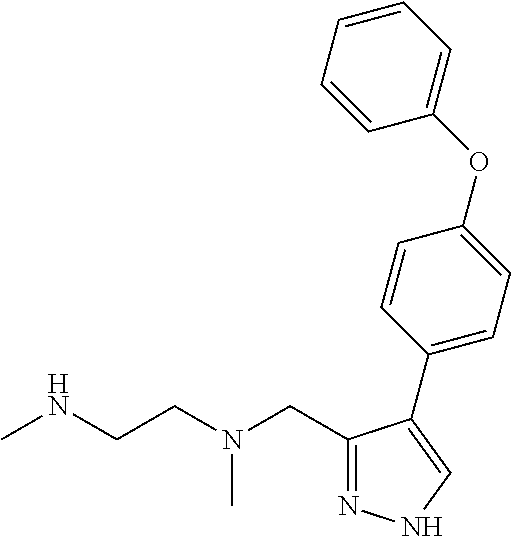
N1=C(CN(CCNC)C)C(C2=CC=C(OC3=CC=CC=C3)C=C2)=CN1
